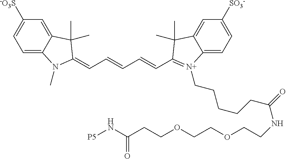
CN1C2=CC=C([-O3S])C=C2C(C)(C)C1=CC=CC=CC1=[N+](CCCCCC(=O)NCCOCCOCCC(N[P5])=O)C2=CC=C([SO3-])C=C2C1(C)C
